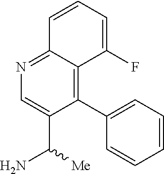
NC(C1=CN=C2C(=C1C1=CC=CC=C1)C(F)=CC=C2)[Me]
